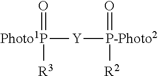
[Photo1P]([Y][P-Photo2](=O)[R2])(=O)[R3]
